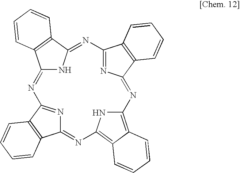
C12=C3C(=C(N1)N=C1N=C(C4=C1C=CC=C4)N=C1NC(=NC4=NC(=N2)C2=C4C=CC=C2)C2=C1C=CC=C2)C=CC=C3
